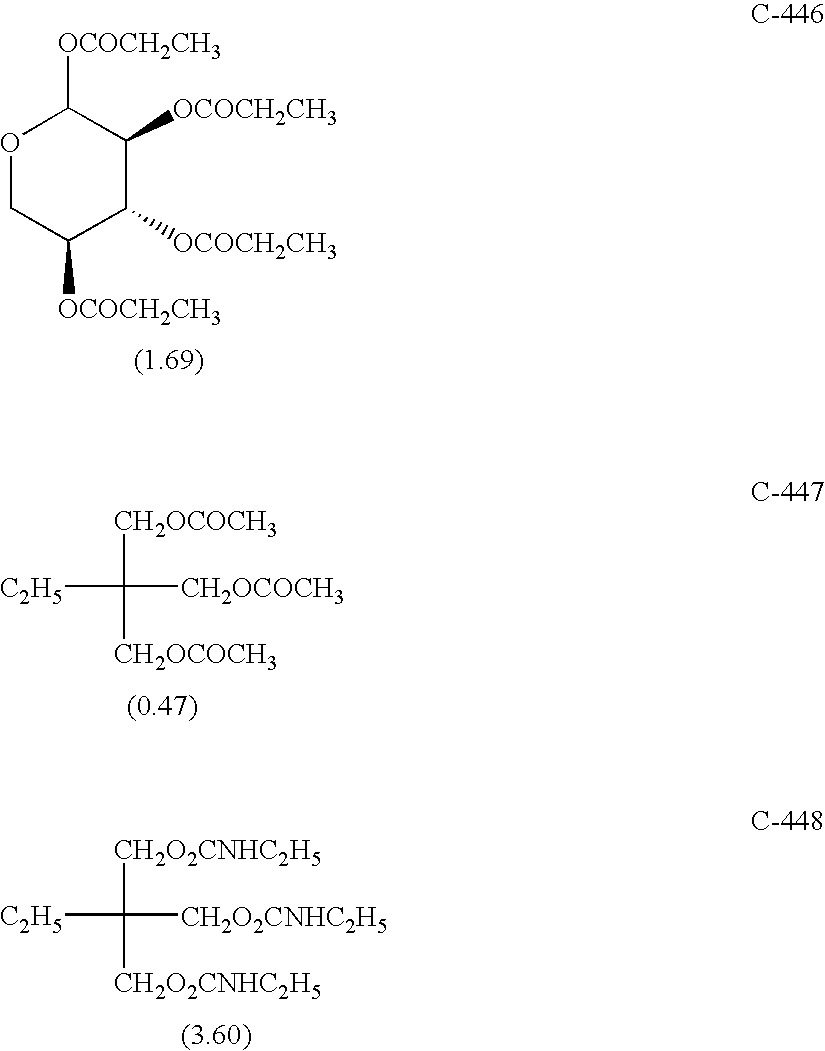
O1CC([OCOCH2CH3])C([OCOCH2CH3])C([OCOCH2CH3])C1[OCOCH2CH3].[C2H5]C([CH2OCOCH3])([CH2OCOCH3])[CH2OCOCH3].[C2H5]C([CH2O2CNHC2H5])([CH2O2CNHC2H5])[CH2O2CNHC2H5]
